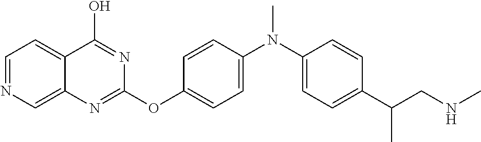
C1=NC=C2C(=C1)C(O)=NC(OC1=CC=C(N(C)C3=CC=C(C(CNC)C)C=C3)C=C1)=N2
